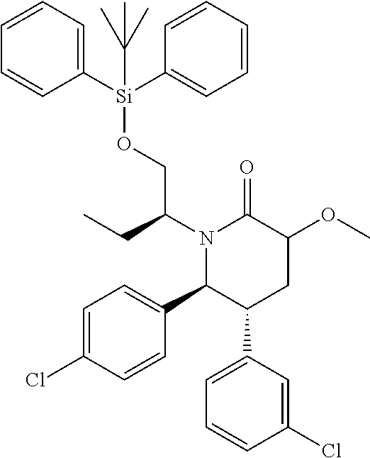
N1(C(CC)CO[Si](C2=CC=CC=C2)(C2=CC=CC=C2)C(C)(C)C)C(C2=CC=C(Cl)C=C2)C(C2=CC=CC(Cl)=C2)CC(OC)C1=O
